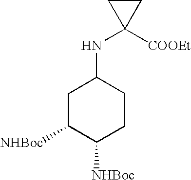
C1C([NHBoc])C([NHBoc])CCC1NC1([COOEt])CC1
